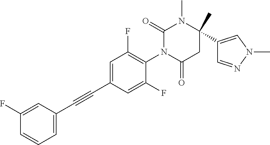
C1=C(C#CC2=CC=CC(F)=C2)C=C(F)C(N2C(=O)CC(C)(C3=CN(C)N=C3)N(C)C2=O)=C1F
